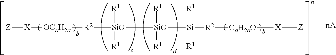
[Z][X][OCaH2a][R2][SiO]([SiO]([Si]([R2][CaH2aO][X][Z])([R1])[R1])([R1])[R1])([R1])[R1]
